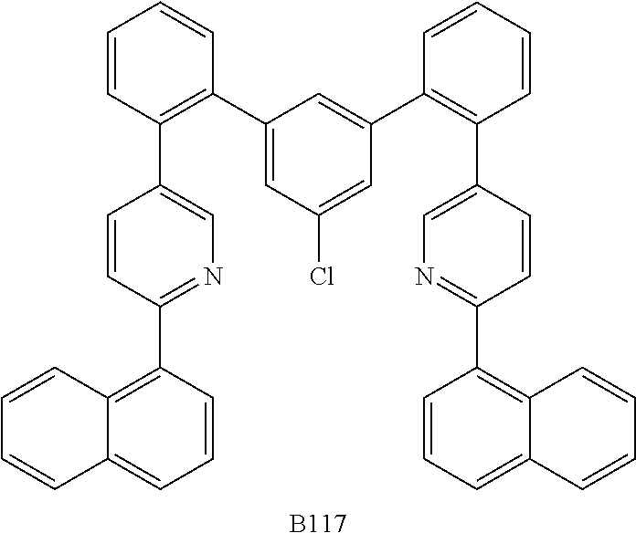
C1=CC(C2=CN=C(C3=C4C(=CC=C3)C=CC=C4)C=C2)=C(C2=CC(Cl)=CC(C3=C(C4=CN=C(C5=C6C(=CC=C5)C=CC=C6)C=C4)C=CC=C3)=C2)C=C1.[B117]
